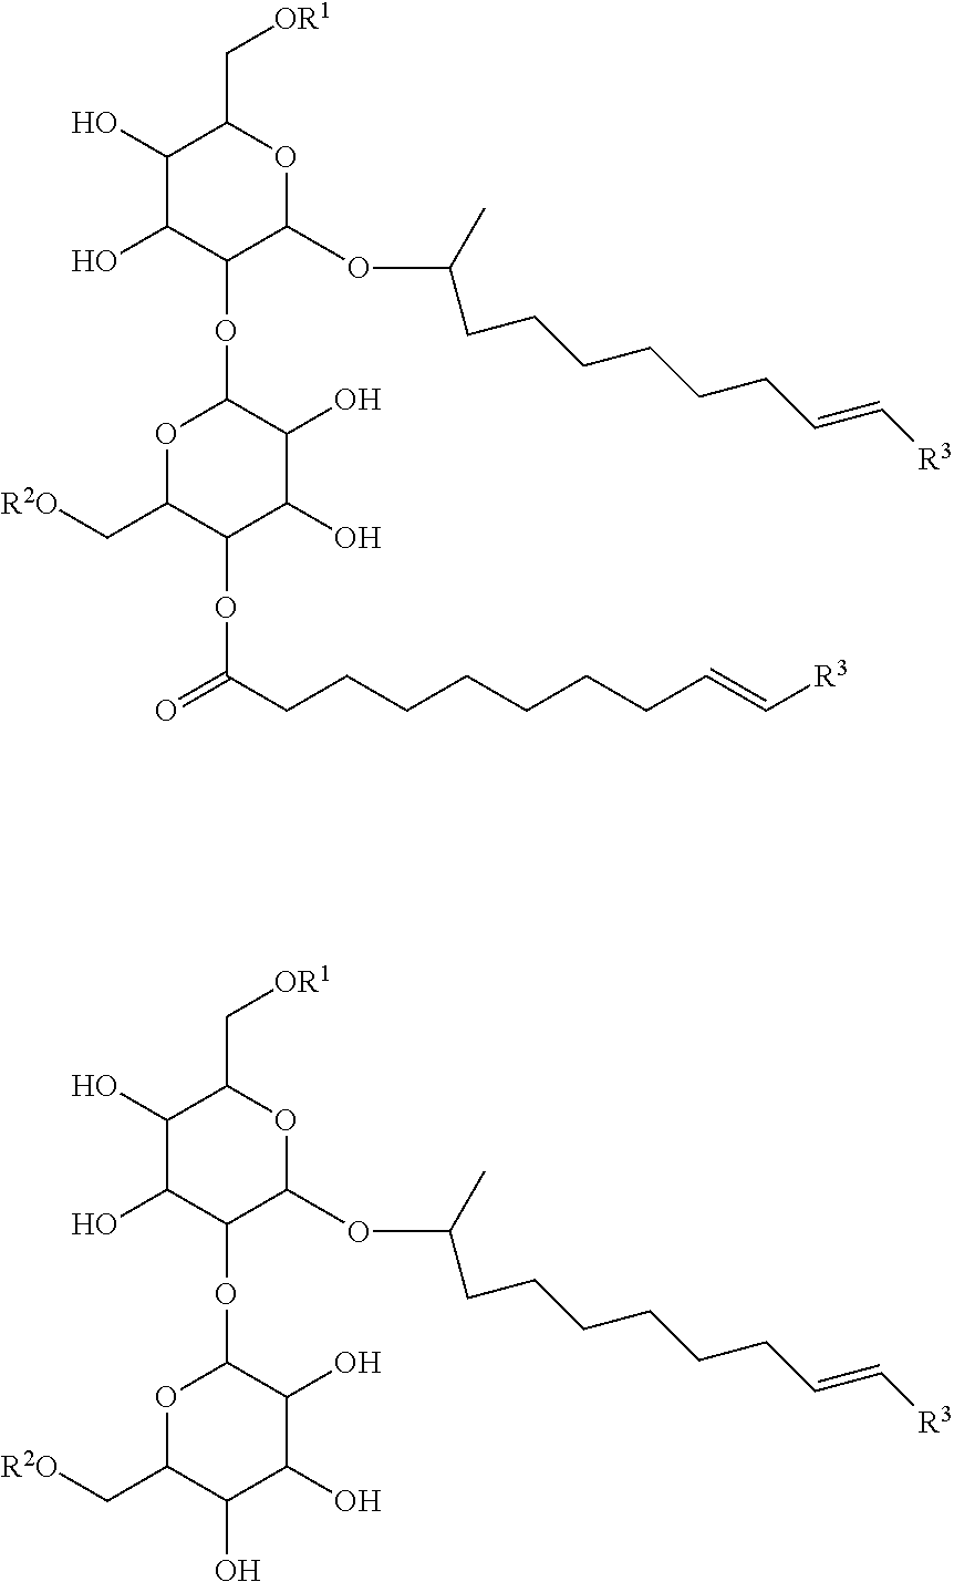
C1(O)C(O)C(OC2OC(C[R2O])C(OC(=O)CCCCCCCC=C[R3])C(O)C2O)C(OC(CCCCCCC=C[R3])C)OC1C[OR1].C1(O)C(O)C(OC2OC(C[R2O])C(O)C(O)C2O)C(OC(CCCCCCC=C[R3])C)OC1C[OR1]
